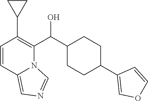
C1=CC2=CN=CN2C(C(C2CCC(C3=COC=C3)CC2)O)=C1C1CC1
